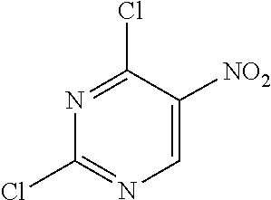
C1(Cl)=NC(Cl)=NC=C1[NO2]
